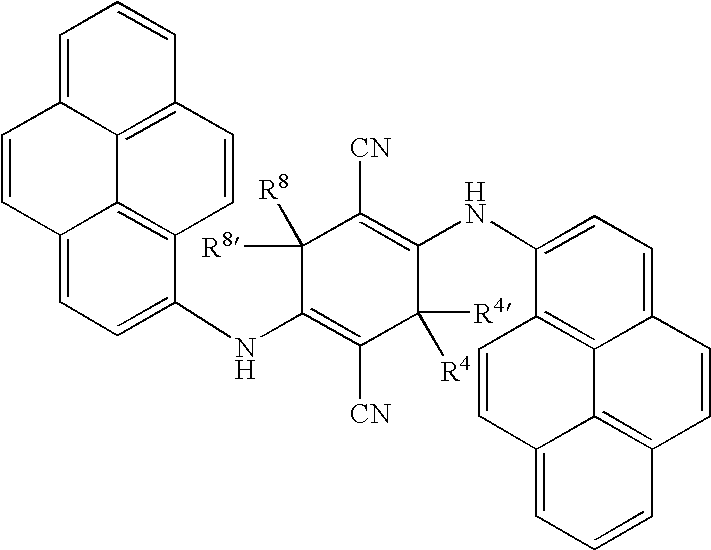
C1(NC2=CC=C3C4=C2C=CC2=C4C(=CC=C2)C=C3)=C([CN])C([R4])([R4])C(NC2=CC=C3C4=C2C=CC2=CC=CC(=C42)C=C3)=C([CN])C1([R8])[R8]
